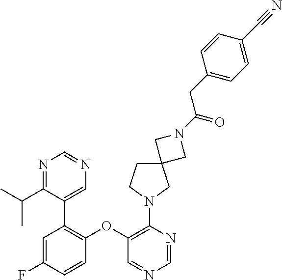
C1(OC2=C(C3=CN=CN=C3C(C)C)C=C(F)C=C2)=C(N2CCC3(C2)CN(C(CC2=CC=C(C#N)C=C2)=O)C3)N=CN=C1
